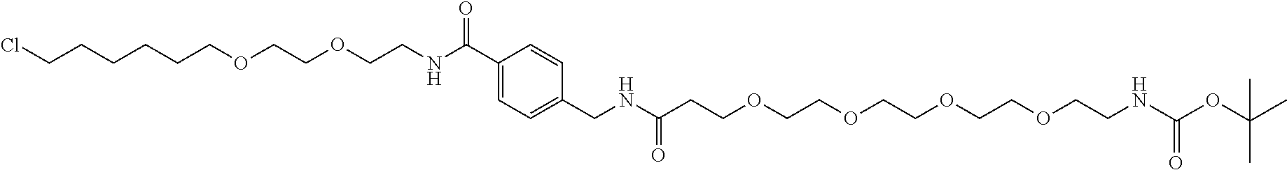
ClCCCCCCOCCOCCNC(C1=CC=C(CNC(CCOCCOCCOCCOCCNC(OC(C)(C)C)=O)=O)C=C1)=O
